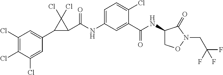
C1(Cl)=C(Cl)C(Cl)=CC(C2C(C(NC3=CC=C(Cl)C(C(NC4CON(CC(F)(F)F)C4=O)=O)=C3)=O)C2(Cl)Cl)=C1
